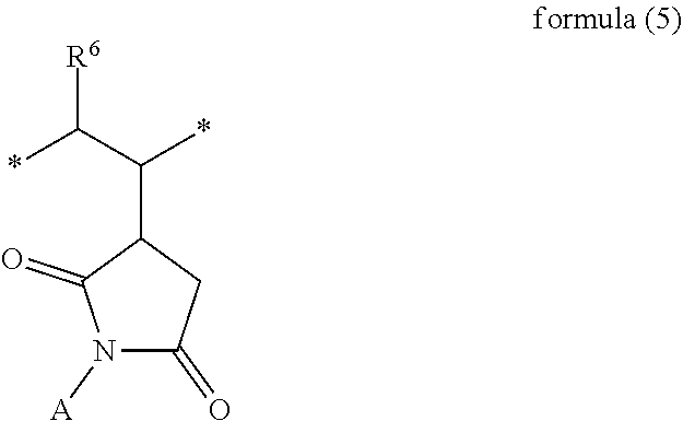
N1([A])C(=O)CC(C(C(*)[R6])*)C1=O
